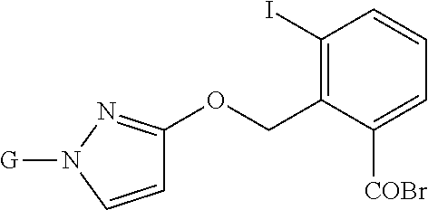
C1(I)=C(COC2=NN([G])C=C2)C([COBr])=CC=C1
